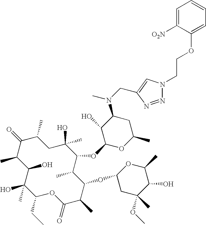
C1(O)C(C)C(=O)C(C)CC(C)(O)C(OC2OC(C)CC(N(CC3=CN(CCOC4=CC=CC=C4[O2N])N=N3)C)C2O)C(C)C(OC2CC(OC)(C)C(O)C(C)O2)C(C)C(=O)OC(CC)C1(O)C
